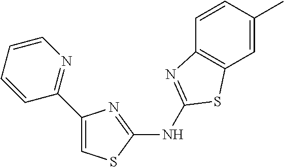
N(C1=NC(C2=NC=CC=C2)=CS1)C1=NC2=C(C=C(C)C=C2)S1
